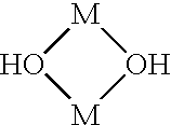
[M]1O[M]O1
